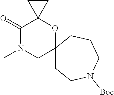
C12(CCN([Boc])CCC1)OC1(C(=O)N(C)C2)CC1
